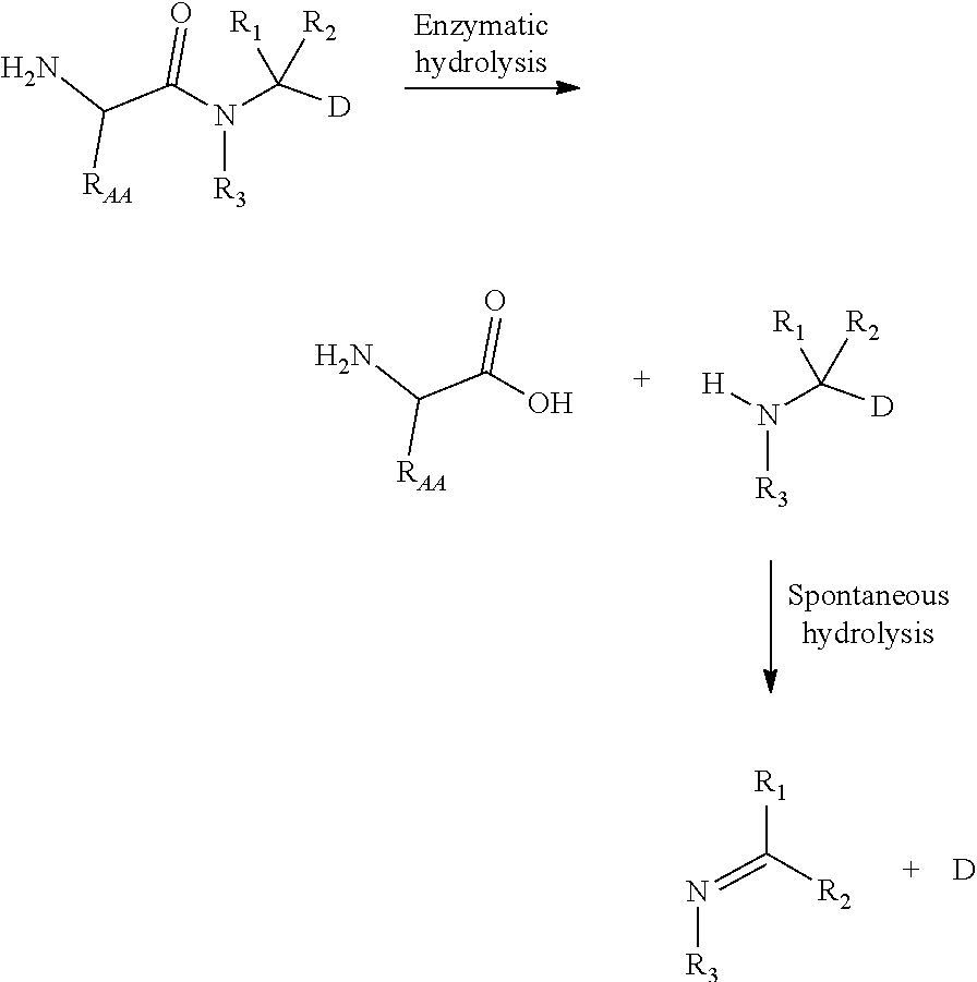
C(N(C([D])([R1])[R2])[R3])(C(N)[RAA])=O.[D].[R2]C(=N[R3])[R1].C(O)(C(N)[RAA])=O.[H]N(C([D])([R1])[R2])[R3]
